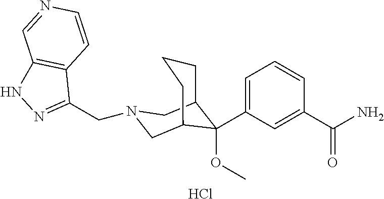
Cl.C1(C(N)=O)=CC(C2(OC)C3CCCC2CN(CC2=NNC4=C2C=CN=C4)C3)=CC=C1
